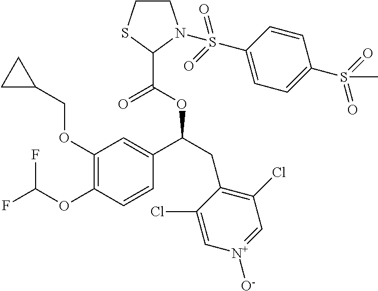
C1(OCC2CC2)=C(OC(F)F)C=CC(C(CC2=C(Cl)C=[N+]([O-])C=C2Cl)OC(C2N(S(C3=CC=C(S(=O)(=O)C)C=C3)(=O)=O)CCS2)=O)=C1
